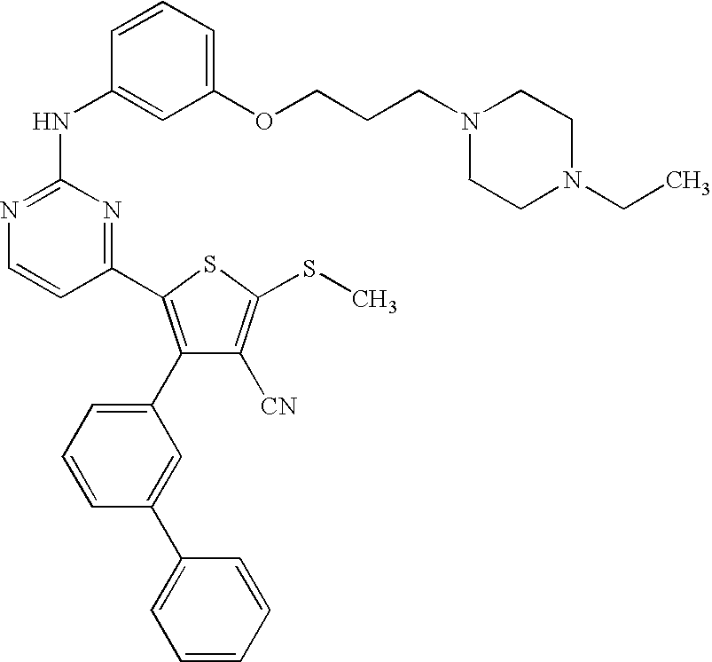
C1=CC(NC2=NC=CC(C3=C(C4=CC=CC(C5=CC=CC=C5)=C4)C([CN])=C(SC)S3)=N2)=CC(OCCCN2CCN(CC)CC2)=C1
